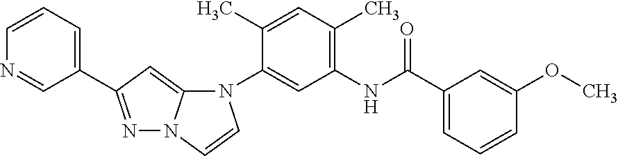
N1=CC(C2=NN3C(=C2)N(C2=CC(NC(C4=CC=CC(OC)=C4)=O)=C(C)C=C2C)C=C3)=CC=C1
